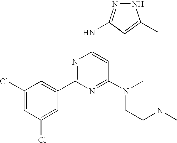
N1N=C(NC2=CC(N(CCN(C)C)C)=NC(C3=CC(Cl)=CC(Cl)=C3)=N2)C=C1C
